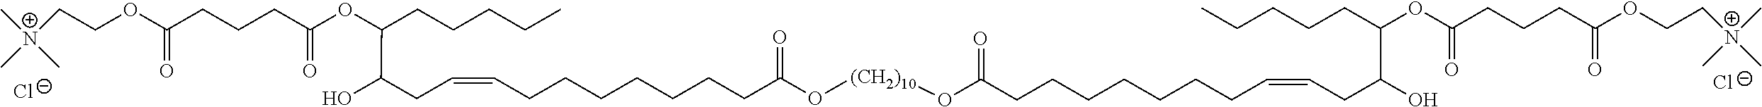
C(OC(CCCC(OC(C(O)CC=CCCCCCCCC(O[(CH2)10]OC(=O)CCCCCCCC=CCC(O)C(OC(CCCC(OCC[N+](C)(C)C)=O)=O)CCCCC)=O)CCCCC)=O)=O)C[N+](C)(C)C.[Cl-].[Cl-]
